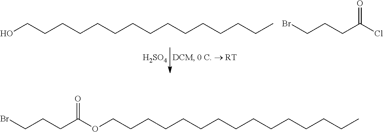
OCCCCCCCCCCCCCCC.BrCCCC(Cl)=O.[H2SO4].BrCCCC(OCCCCCCCCCCCCCCC)=O
